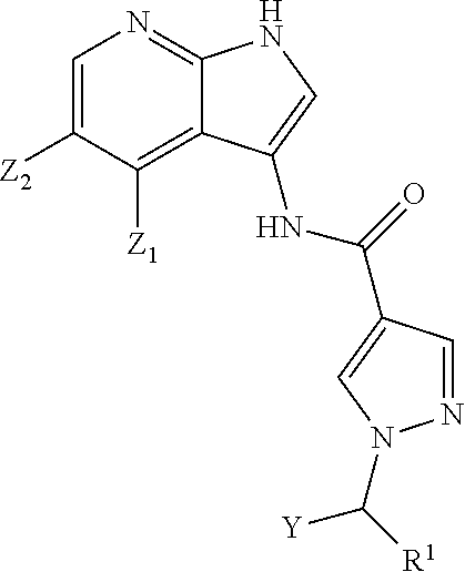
C1=C([Z2])C([Z1])=C2C(=N1)NC=C2NC(=O)C1=CN(C([R1])[Y])N=C1
